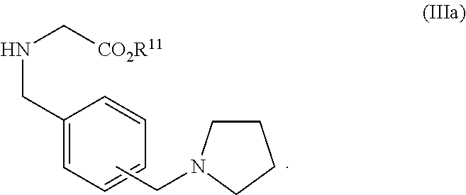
C1(CNC[CO2R11])=CC=CC=C1.CCN1CCCC1
